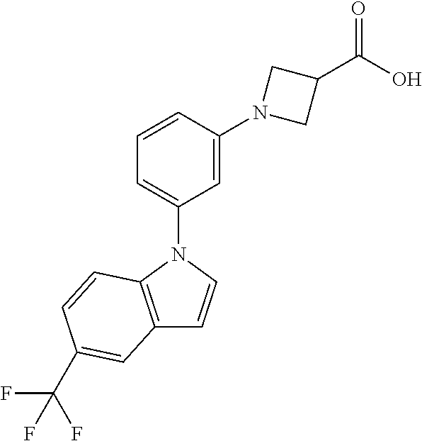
N1(C2=CC=CC(N3CC(C(=O)O)C3)=C2)C2=C(C=C1)C=C(C(F)(F)F)C=C2
